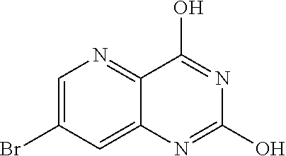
C1=C(Br)C=C2C(=N1)C(O)=NC(O)=N2
